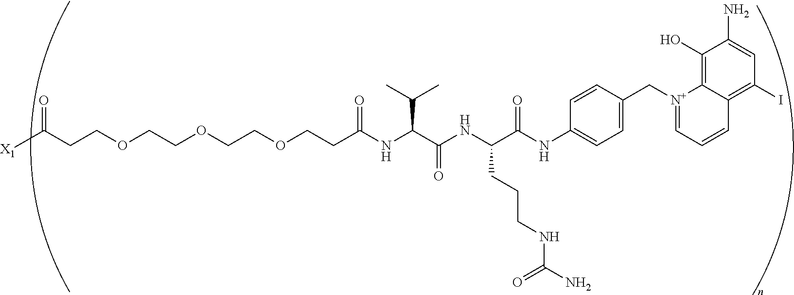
C(COCCOCCOCCC(NC(C(NC(C(NC1=CC=C(C[N+]2=CC=CC3=C(I)C=C(N)C(O)=C23)C=C1)=O)CCCNC(N)=O)=O)C(C)C)=O)C([X1])=O
